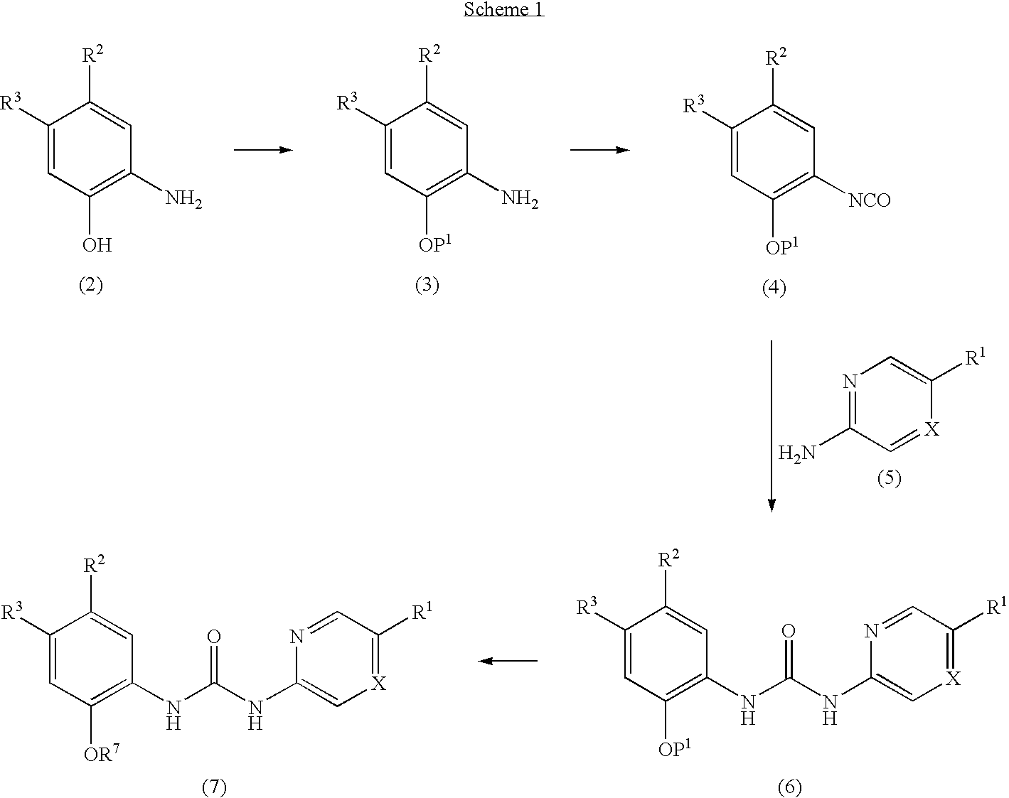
C1([R3])=CC(O)=C(N)C=C1[R2].C1([R3])=CC([OP1])=C(N)C=C1[R2].C1([R3])=CC([OP1])=C([NCO])C=C1[R2].N1=C(N)C=[X]C([R1])=C1.C1([R3])=CC([OP1])=C(NC(NC2=C[X]=C([R1])C=N2)=O)C=C1[R2].C1([R3])=CC([OR7])=C(NC(NC2=C[X]=C([R1])C=N2)=O)C=C1[R2]
